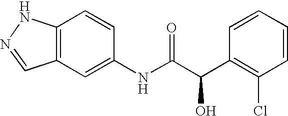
C12=C(C=C(NC(C(C3=C(Cl)C=CC=C3)O)=O)C=C1)C=NN2
